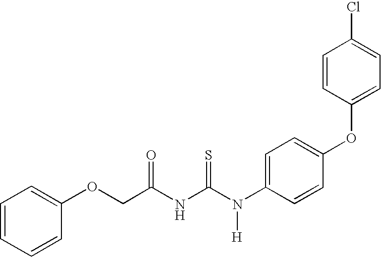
C(NC(N(C1=CC=C(OC2=CC=C(Cl)C=C2)C=C1)[H])=S)(=O)COC1=CC=CC=C1
